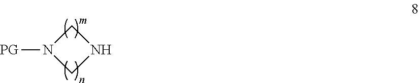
C1N([PG])CN1
